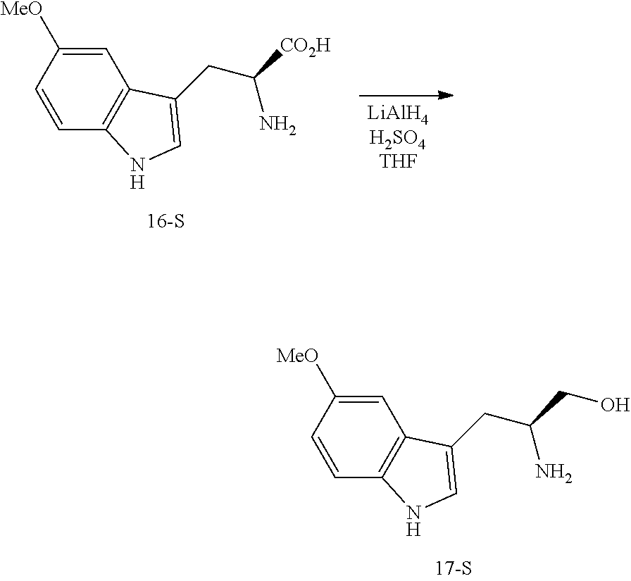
C1=C([MeO])C=CC2=C1C(CC(N)CO)=CN2.[LiAlH4H2SO4THF].C1=C([MeO])C=CC2=C1C(CC(N)[CO2H])=CN2
